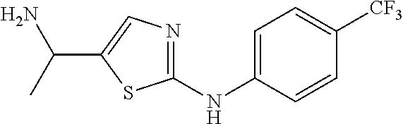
C1(NC2=CC=C([CF3])C=C2)=NC=C(C(C)N)S1
